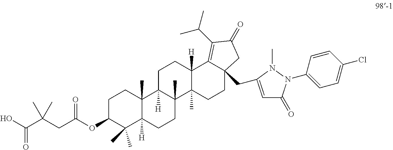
C1C(OC(CC(C(O)=O)(C)C)=O)C(C)(C)C2([H])C(C)(C1)C1([H])C(C)(CC2)C2(C)C([H])(CC1)C1=C(C(C)C)C(=O)CC1(CC1=CC(=O)N(C3=CC=C(Cl)C=C3)N1C)CC2
